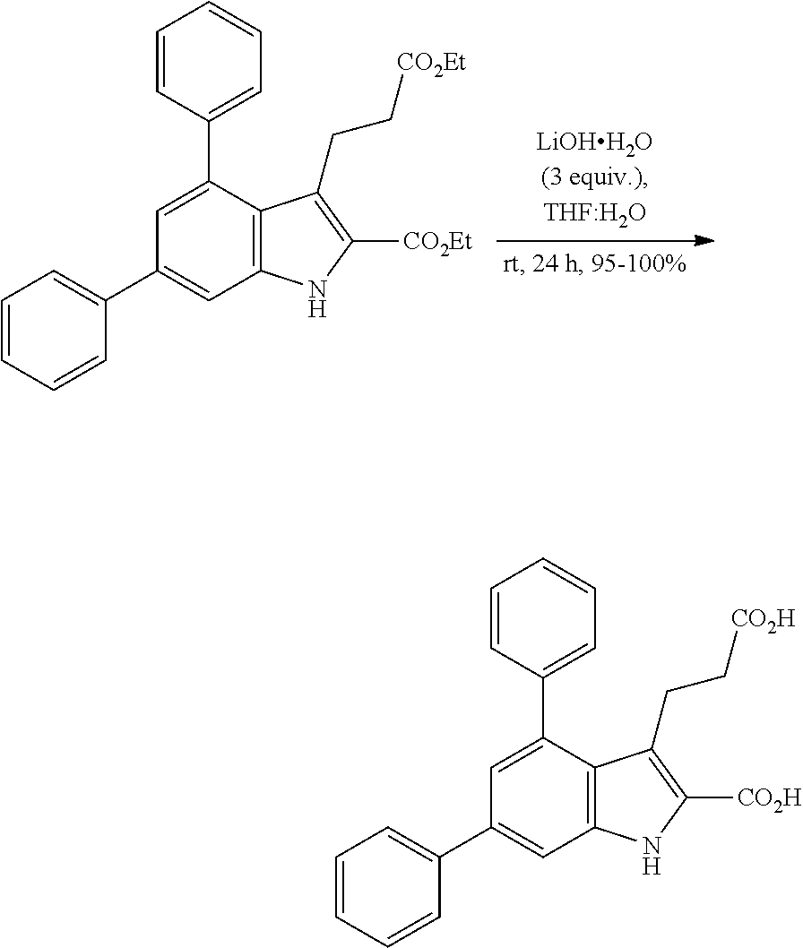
C1=CC=CC(C2=CC3=C(C(C4=CC=CC=C4)=C2)C(CC[CO2Et])=C([CO2Et])N3)=C1.C1=CC=CC(C2=CC3=C(C(C4=CC=CC=C4)=C2)C(CC[CO2H])=C([CO2H])N3)=C1
